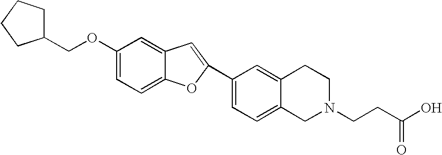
C1(COC2=CC=C3C(=C2)C=C(C2=CC=C4C(=C2)CCN(CCC(O)=O)C4)O3)CCCC1
